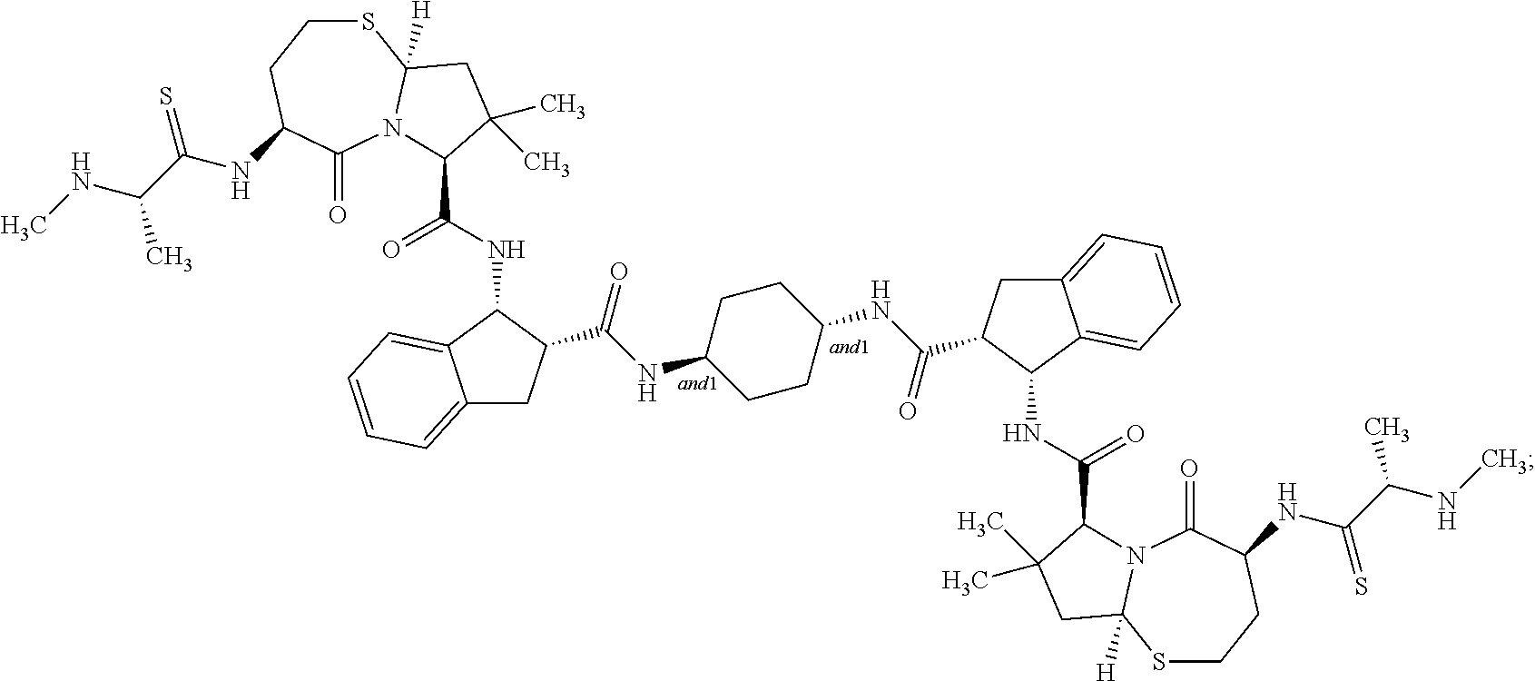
S1CCC(NC(=S)C(NC)C)C(=O)N2C1([H])CC(C)(C)C2C(NC1C2=CC=CC=C2CC1C(NC1CCC(NC(C2C(NC(C3N4C(=O)C(NC(=S)C(NC)C)CCSC4([H])CC3(C)C)=O)C3=CC=CC=C3C2)=O)CC1)=O)=O
